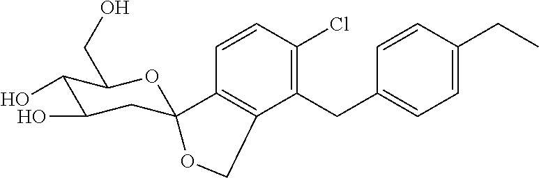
C1=CC(Cl)=C(CC2=CC=C(CC)C=C2)C2=C1C1(CC(O)C(O)C(CO)O1)OC2
